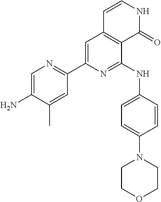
C1=C(N)C(C)=CC(C2=CC3=C(C(NC4=CC=C(N5CCOCC5)C=C4)=N2)C(=O)NC=C3)=N1
